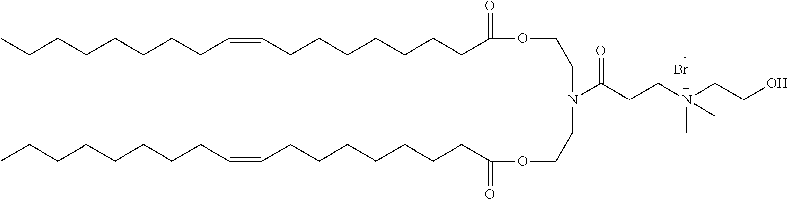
Br.C(CCCCCCC(OCCN(CCOC(=O)CCCCCCCC=CCCCCCCCC)C(CCN(CCO)(C)C)=O)=O)C=CCCCCCCCC
